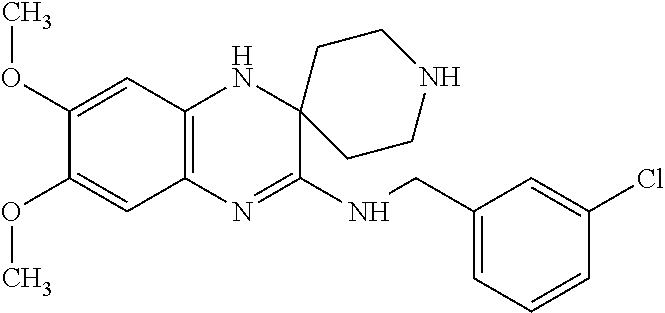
C12=C(N=C(NCC3=CC=CC(Cl)=C3)C3(N1)CCNCC3)C=C(OC)C(OC)=C2
